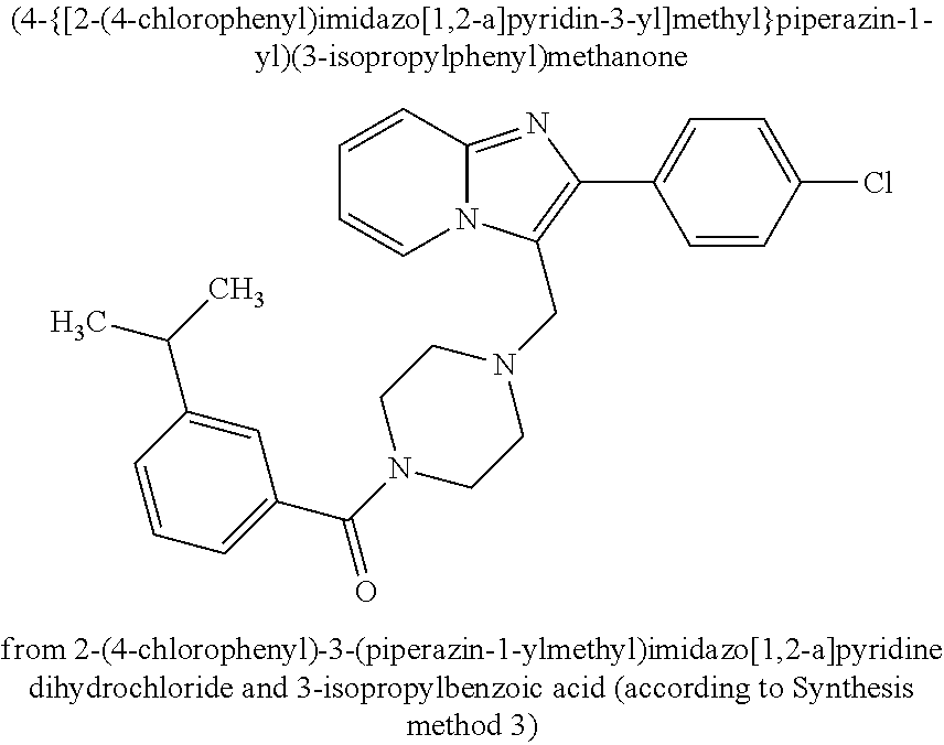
C1=CC2=NC(C3=CC=C(Cl)C=C3)=C(CN3CCN(C(C4=CC=CC(C(C)C)=C4)=O)CC3)N2C=C1
